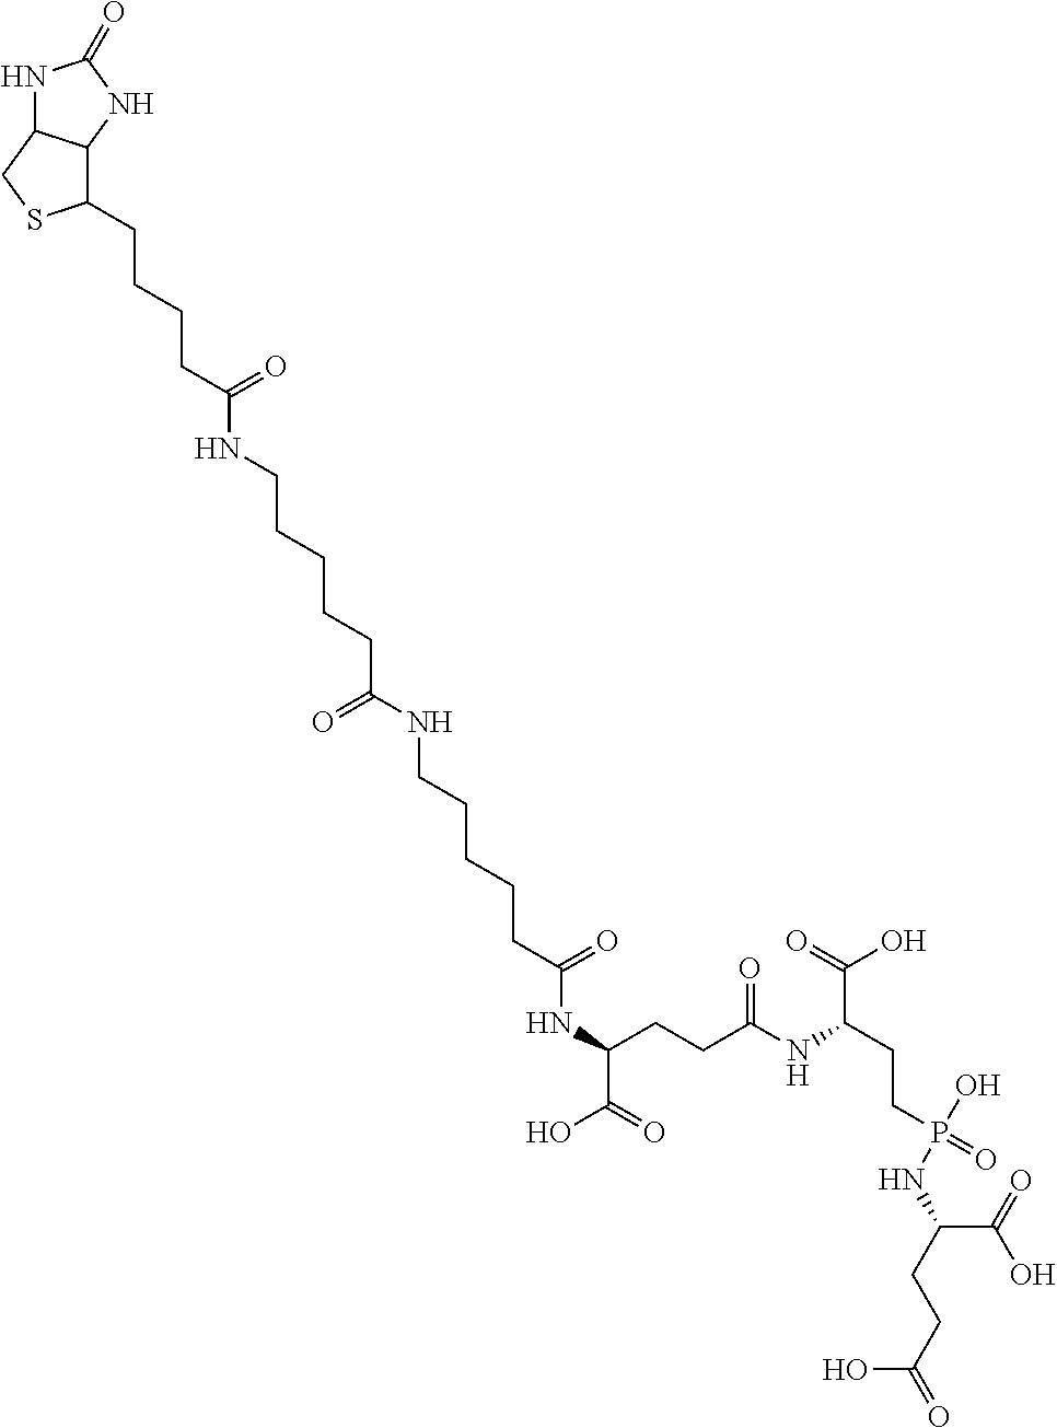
N1C2C(NC1=O)C(CCCCC(NCCCCCC(NCCCCCC(NC(C(=O)O)CCC(NC(CCP(=O)(O)NC(CCC(=O)O)C(=O)O)C(=O)O)=O)=O)=O)=O)SC2
